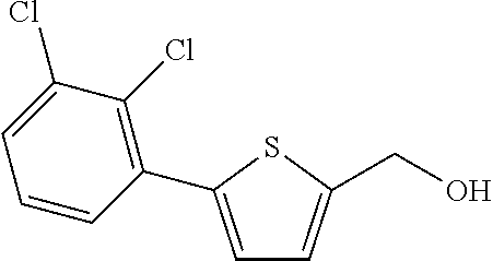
C1=C(C2=C(Cl)C(Cl)=CC=C2)SC(CO)=C1
